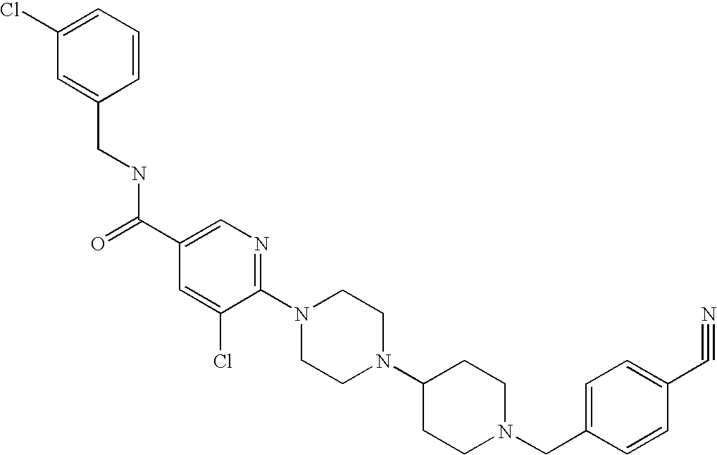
C(N1CCC(N2CCN(C3=NC=C(C(=O)NCC4=CC(Cl)=CC=C4)C=C3Cl)CC2)CC1)C1=CC=C(C#N)C=C1
